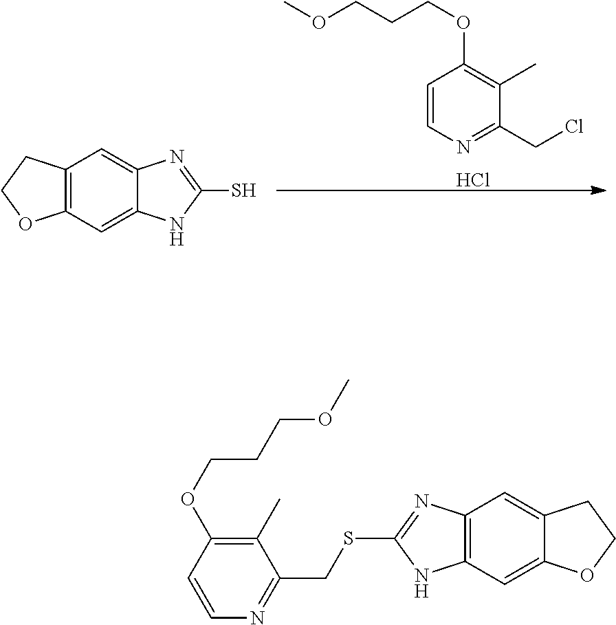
C1=CN=C(CCl)C(C)=C1OCCCOC.Cl.C12=C(C=C3C(=C1)N=C(S)N3)OCC2.C12=C(C=C3C(=C1)CCO3)NC(SCC1=NC=CC(OCCCOC)=C1C)=N2
